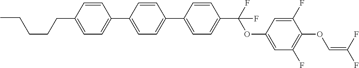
C1=C(C2=CC=C(C3=CC=C(CCCCC)C=C3)C=C2)C=CC(C(F)(OC2=CC(F)=C(OC=C(F)F)C(F)=C2)F)=C1
